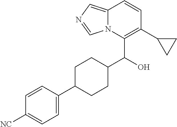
C1=CC(C2CCC(C(O)C3=C(C4CC4)C=CC4=CN=CN34)CC2)=CC=C1[NC]
